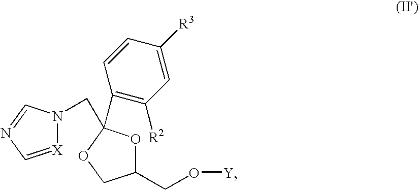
[X]1=CN=CN1CC1(C2=C([R2])C=C([R3])C=C2)OC(CO[Y])CO1
